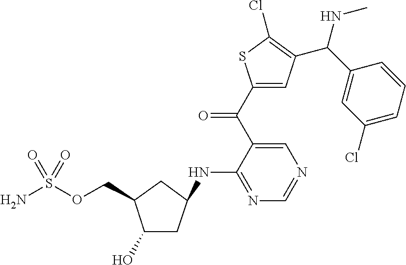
C1(O)C(COS(N)(=O)=O)CC(NC2=NC=NC=C2C(=O)C2=CC(C(C3=CC(Cl)=CC=C3)NC)=C(Cl)S2)C1
